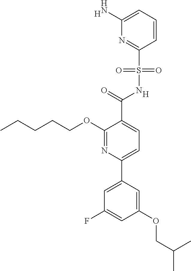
[H].C1(C(=O)NS(C2=NC(N)=CC=C2)(=O)=O)=CC=C(C2=CC(F)=CC(OCC(C)C)=C2)N=C1OCCCCC.[H]
